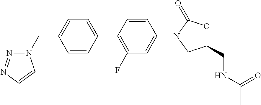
C1(CN2N=NC=C2)=CC=C(C2=C(F)C=C(N3C(=O)OC(CNC(C)=O)C3)C=C2)C=C1
